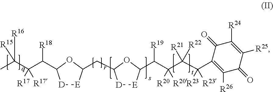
[D]1[E]C(CC2[D][E]C(C(C(C(C([R23])([R23])C3=C([R26])C(=O)C([R25])=C([R24])C3=O)([R21])[R22])([R20])[R20])[R19])O2)OC1C(C(C(C)([R15])[R16])([R17])[R17])[R18]
